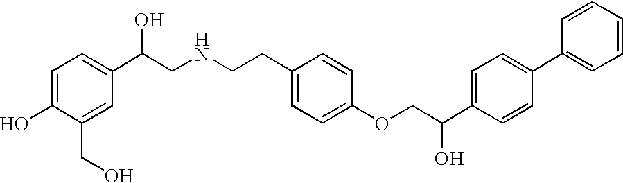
C1=C(O)C(CO)=CC(C(CNCCC2=CC=C(OCC(C3=CC=C(C4=CC=CC=C4)C=C3)O)C=C2)O)=C1
